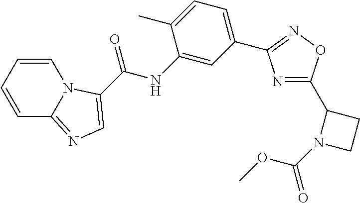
N1=C(C2N(C(OC)=O)CC2)ON=C1C1=CC=C(C)C(NC(=O)C2=CN=C3C=CC=CN32)=C1
